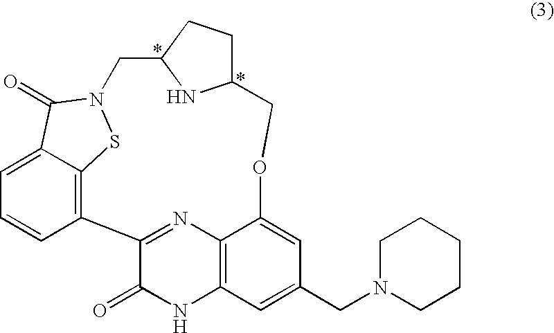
C1=C2C3=C(C=C1)C1=NC4=C(NC1=O)C=C(CN1CCCCC1)C=C4OCC1CCC(CN(S3)C2=O)N1
